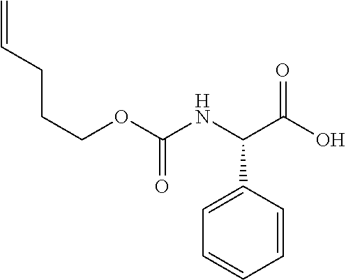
C=CCCCOC(NC(C(O)=O)C1=CC=CC=C1)=O
